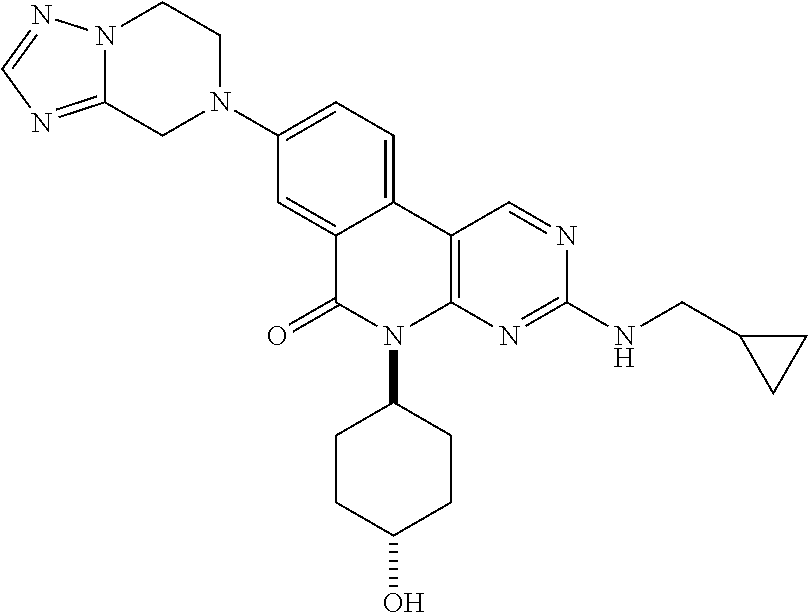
N12C(=NC=N1)CN(C1=CC=C3C(=C1)C(=O)N(C1CCC(O)CC1)C1=C3C=NC(NCC3CC3)=N1)CC2
